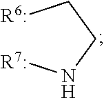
[R6:]CCN[R7:]
